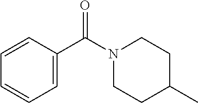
C1=CC(C(N2CCC(C)CC2)=O)=CC=C1
